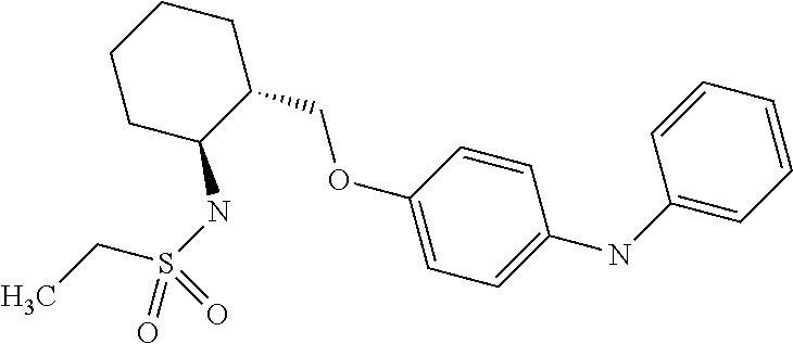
C1CC(NS(=O)(CC)=O)C(COC2=CC=C(NC3=CC=CC=C3)C=C2)CC1
